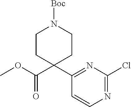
C1(C2(C(=O)OC)CCN([Boc])CC2)=NC(Cl)=NC=C1
